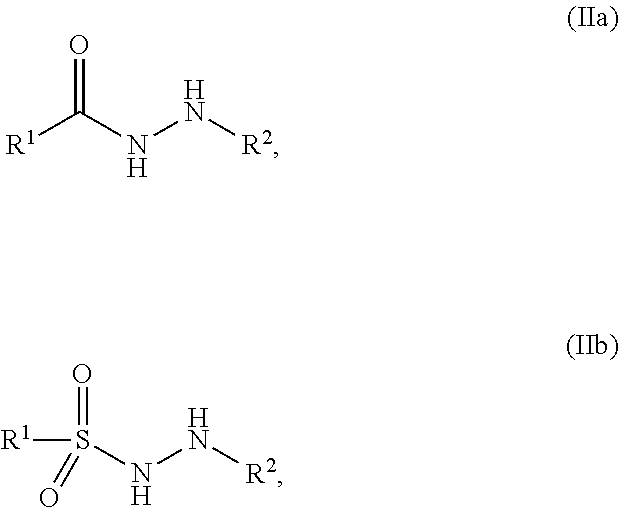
[R1]C(NN[R2])=O.[R1]S(NN[R2])(=O)=O
